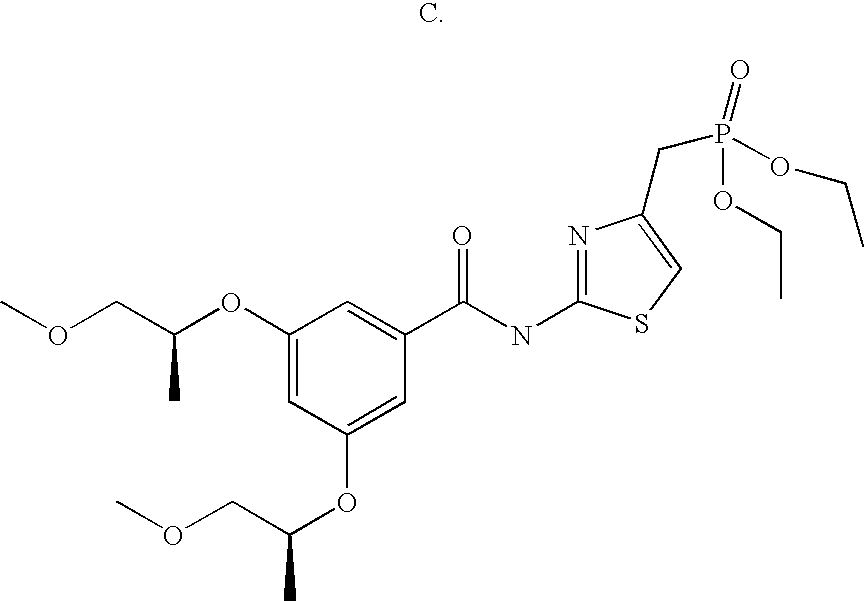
C1(OC(COC)C)=CC(OC(COC)C)=CC(C(NC2=NC(CP(=O)(OCC)OCC)=CS2)=O)=C1
